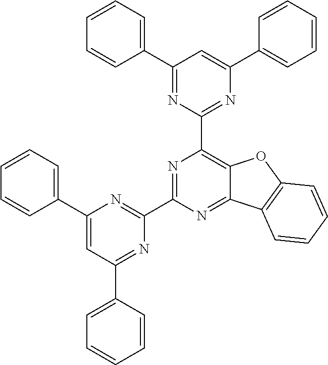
C1=CC=C(C2=CC(C3=CC=CC=C3)=NC(C3=NC(C4=NC(C5=CC=CC=C5)=CC(C5=CC=CC=C5)=N4)=C4C(=N3)C3=C(O4)C=CC=C3)=N2)C=C1
